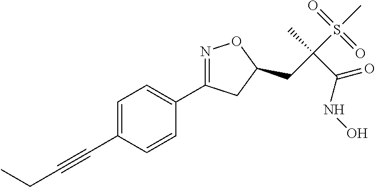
C1(C2=NOC(CC(C(=O)NO)(S(C)(=O)=O)C)C2)=CC=C(C#CCC)C=C1
